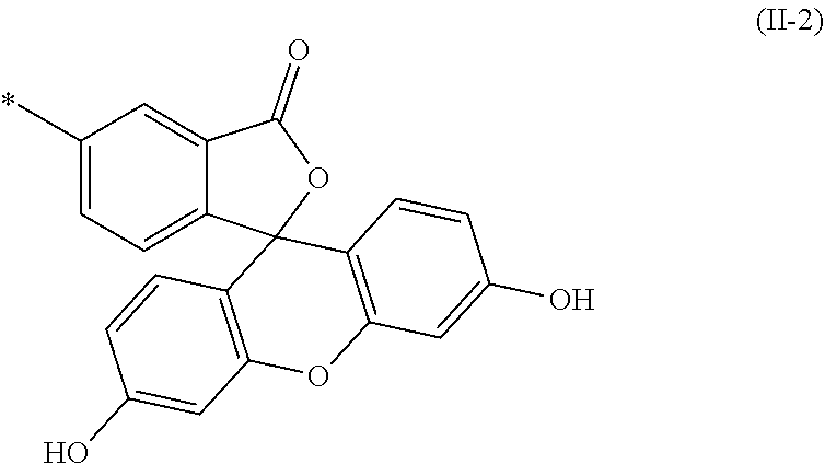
C1=CC2=C(C=C1O)OC1=C(C23OC(=O)C2=CC(C)=CC=C32)C=CC(O)=C1
